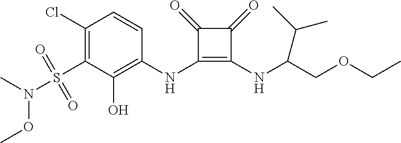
C1(Cl)=C(S(N(C)OC)(=O)=O)C(O)=C(NC2=C(NC(COCC)C(C)C)C(=O)C2=O)C=C1
